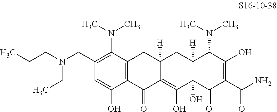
C12=C(C(N(C)C)=C(CN(CCC)CC)C=C1O)CC1([H])C(=C(O)C3(O)C([H])(C1)C(N(C)C)C(O)=C(C(N)=O)C3=O)C2=O
